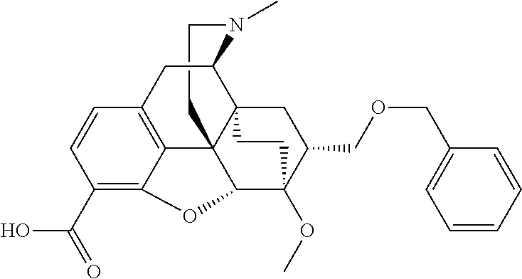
C1CN(C)C2C34C15C1=C(C=CC(C(O)=O)=C1OC5C(OC)(C(COCC1=CC=CC=C1)C3)CC4)C2
